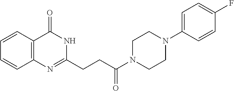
C12=C(C(=O)NC(CCC(N3CCN(C4=CC=C(F)C=C4)CC3)=O)=N1)C=CC=C2
